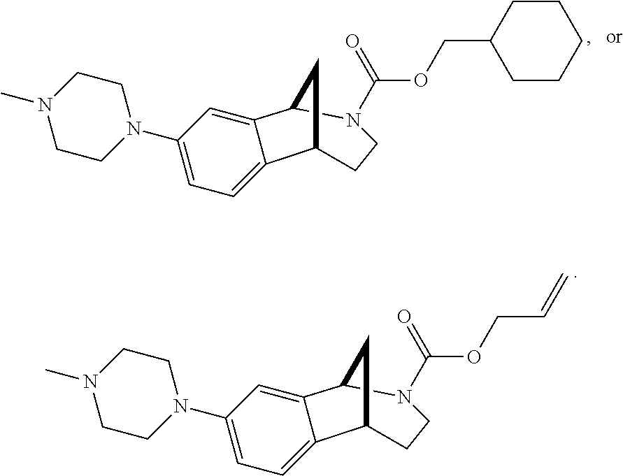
C(COC(N1C2C3=CC(N4CCN(C)CC4)=CC=C3C(C2)CC1)=O)=C.C1CCCCC1COC(N1C2C3=CC(N4CCN(C)CC4)=CC=C3C(C2)CC1)=O
